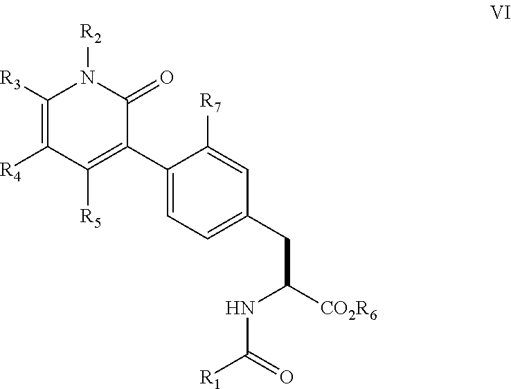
C1([R3])=C([R4])C([R5])=C(C2=CC=C(CC([CO2R6])NC(=O)[R1])C=C2[R7])C(=O)N1[R2]
